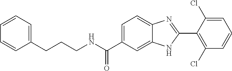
N(C(C1=CC=C2C(=C1)NC(C1=C(Cl)C=CC=C1Cl)=N2)=O)CCCC1=CC=CC=C1
